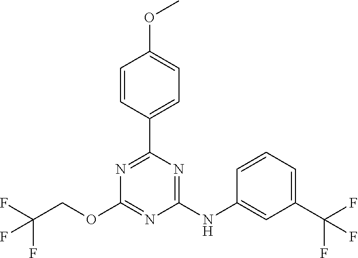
C1(C2=CC=C(OC)C=C2)=NC(OCC(F)(F)F)=NC(NC2=CC(C(F)(F)F)=CC=C2)=N1
